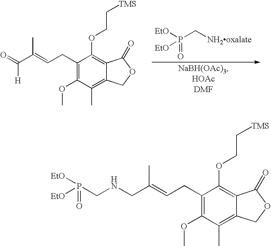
O=C(C(=CCC1=C(OC)C(C)=C2C(=C1OCC[TMS])C(=O)OC2)C)[H].[EtO]P(C[NH2oxalate])(=O)[EtO].[EtO]P(CNCC(=CCC1=C(OC)C(C)=C2C(=C1OCC[TMS])C(=O)OC2)C)(=O)[EtO]
